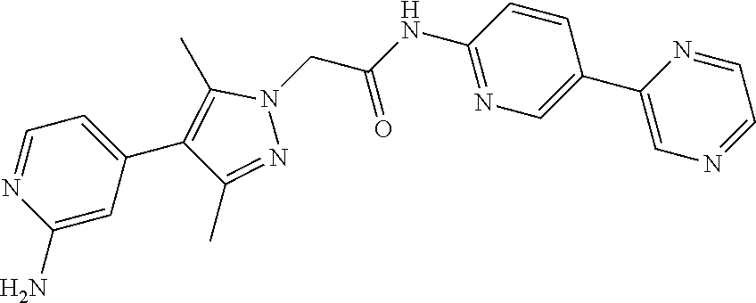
C1(C2=CN=C(NC(=O)CN3C(C)=C(C4=CC=NC(N)=C4)C(C)=N3)C=C2)=CN=CC=N1
